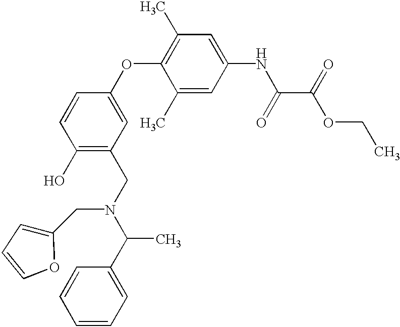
C1(O)=C(CN(C(C2=CC=CC=C2)C)CC2=CC=CO2)C=C(OC2=C(C)C=C(NC(C(OCC)=O)=O)C=C2C)C=C1
